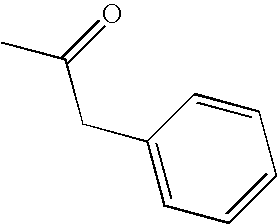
CC(=O)CC1=CC=CC=C1
